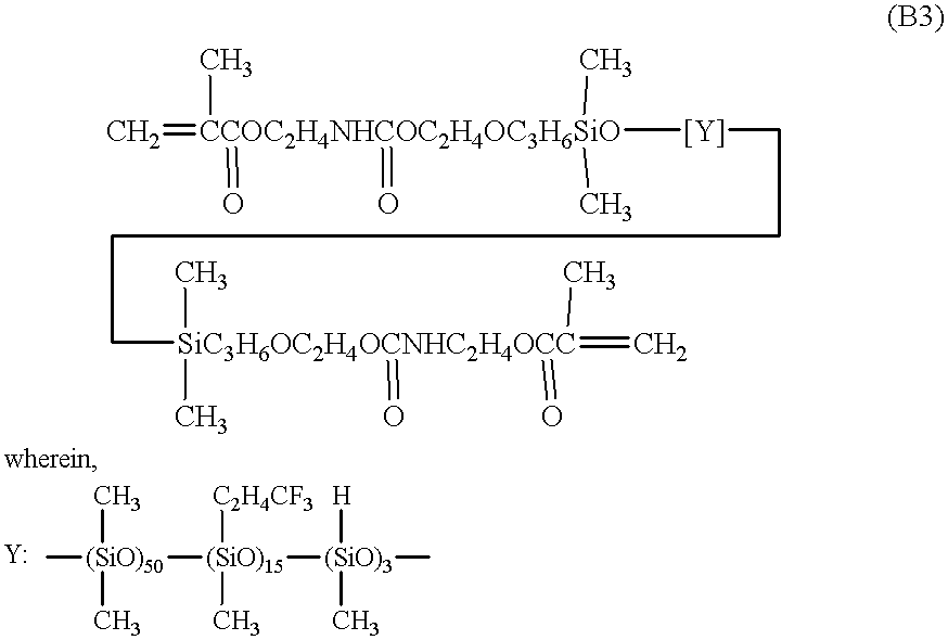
C=[CCOC2H4NHCOC2H4OC3H6SiO](C)(=O)(=O)(C)(C)[Y]CCCC[SiC3H6OC2H4OCNHC2H4OCC](C)(C)(=C)(C)(=O)=O.C[(SiO)50](C)(C)[(SiO)15]([C2H4CF3])(C)[(SiO)3](C)([H])C
